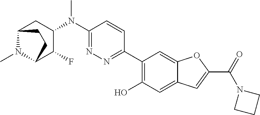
C1(N(C2=NN=C(C3=C(O)C=C4C(=C3)OC(C(=O)N3CCC3)=C4)C=C2)C)CC2N(C)C(C1F)CC2
